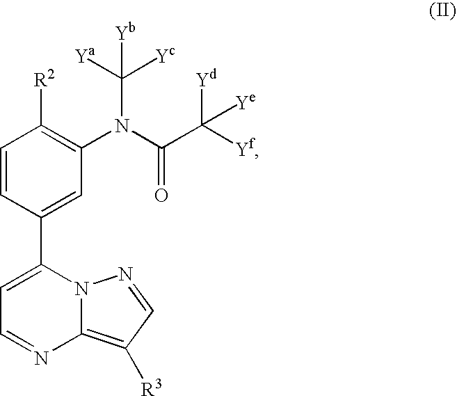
C1(C2=CC(N(C(=O)C([Ye])([Yf])[Yd])C([Yc])([Ya])[Yb])=C([R2])C=C2)=CC=NC2=C([R3])C=NN12
